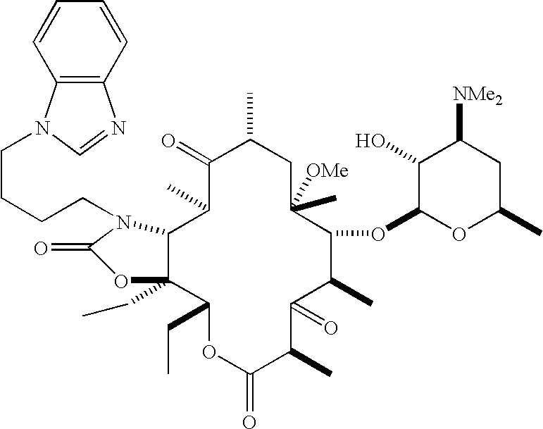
C12C(CC)(C(CC)OC(=O)C(C)C(=O)C(C)C(OC3OC(C)CC([NMe2])C3O)C([OMe])(C)CC(C)C(=O)C1C)OC(=O)N2CCCCN1C=NC2=C1C=CC=C2
